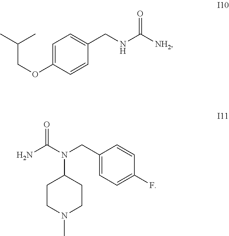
C1=C(OCC(C)C)C=CC(CNC([NH2])=O)=C1.C1CN(C)CCC1N(C(N)=O)CC1=CC=C(F)C=C1
